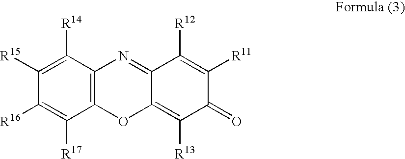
C1([R15])=C([R14])C2=C(C([R17])=C1[R16])OC1=C([R13])C(=O)C([R11])=C([R12])C1=N2
